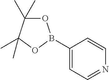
C1(B2OC(C)(C)C(C)(C)O2)=CC=NC=C1
